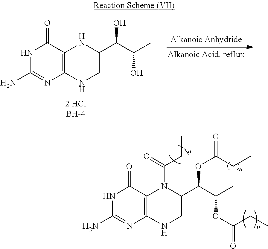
N1C(N)=NC2=C(C1=O)N(C(CC)=O)C(C(C(C)OC(CC)=O)OC(CC)=O)CN2.N1C(N)=NC2=C(C1=O)NC(C(C(C)O)O)CN2
